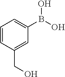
C1=CC(CO)=CC(B(O)O)=C1
